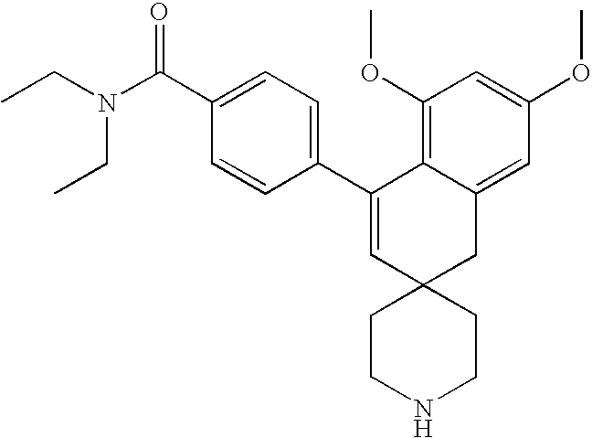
CCN(C(C1=CC=C(C2=CC3(CC4=CC(OC)=CC(OC)=C24)CCNCC3)C=C1)=O)CC
